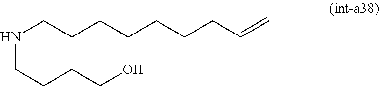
N(CCCCO)CCCCCCCC=C
